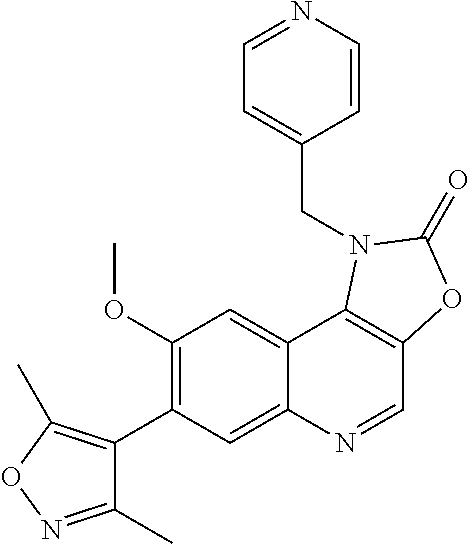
C1(OC)=C(C2=C(C)ON=C2C)C=C2C(=C1)C1=C(C=N2)OC(=O)N1CC1=CC=NC=C1
